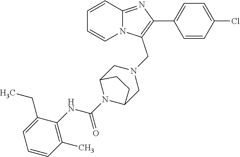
C1=CC=CN2C1=NC(C1=CC=C(Cl)C=C1)=C2CN1CC2N(C(NC3=C(C)C=CC=C3CC)=O)C(C1)CC2
